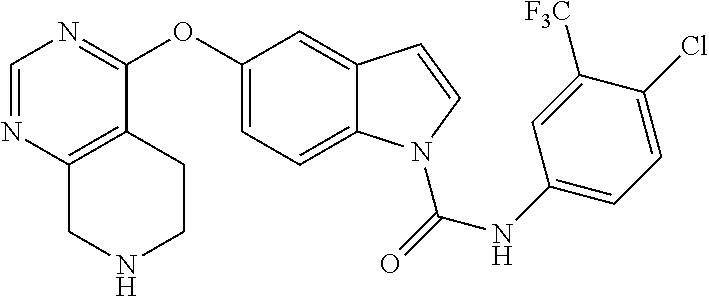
C1=NC2=C(C(OC3=CC=C4C(=C3)C=CN4C(=O)NC3=CC=C(Cl)C([F3C])=C3)=N1)CCNC2
